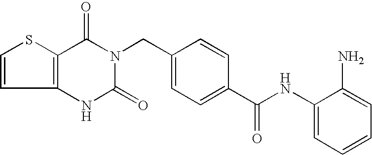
C1(NC(C2=CC=C(CN3C(=O)C4=C(NC3=O)C=CS4)C=C2)=O)=CC=CC=C1N
